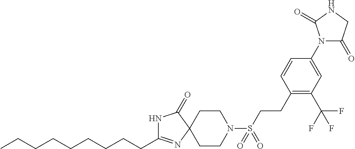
N1C(CCCCCCCCC)=NC2(C1=O)CCN(S(CCC1=C(C(F)(F)F)C=C(N3C(=O)CNC3=O)C=C1)(=O)=O)CC2
